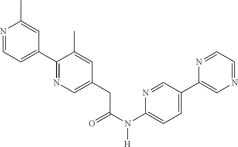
N1=CC=C(C2=NC=C(CC(N(C3=CC=C(C4=CN=CC=N4)C=N3)[H])=O)C=C2C)C=C1C
